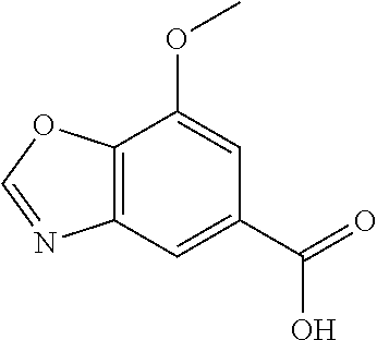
C12=C(C=C(C(=O)O)C=C1OC)N=CO2
